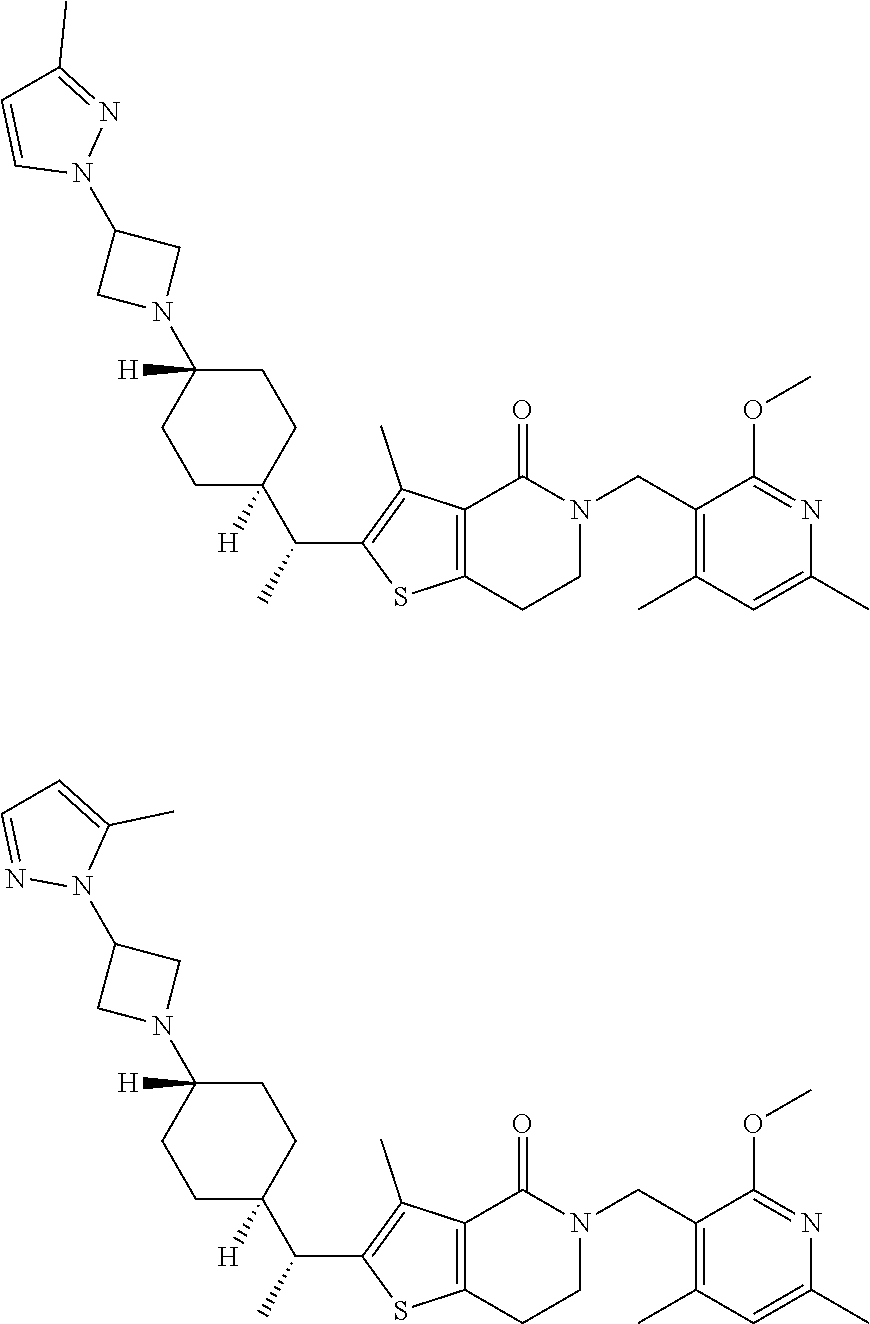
C1(C)=C(CN2CCC3=C(C(C)=C(C(C)C4([H])CCC(N5CC(N6N=C(C)C=C6)C5)([H])CC4)S3)C2=O)C(OC)=NC(C)=C1.C1(C)=C(CN2CCC3=C(C(C)=C(C(C)C4([H])CCC(N5CC(N6C(C)=CC=N6)C5)([H])CC4)S3)C2=O)C(OC)=NC(C)=C1
